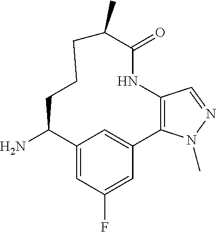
C12=C(N(C)N=C1)C1=CC(=CC(F)=C1)C(N)CCCC(C)C(=O)N2
